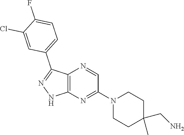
C12=C(N=C(N3CCC(C)(CN)CC3)C=N1)NN=C2C1=CC=C(F)C(Cl)=C1
